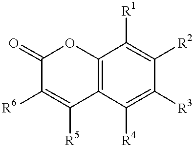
C1(=O)C([R6])=C([R5])C2=C(O1)C([R1])=C([R2])C([R3])=C2[R4]
